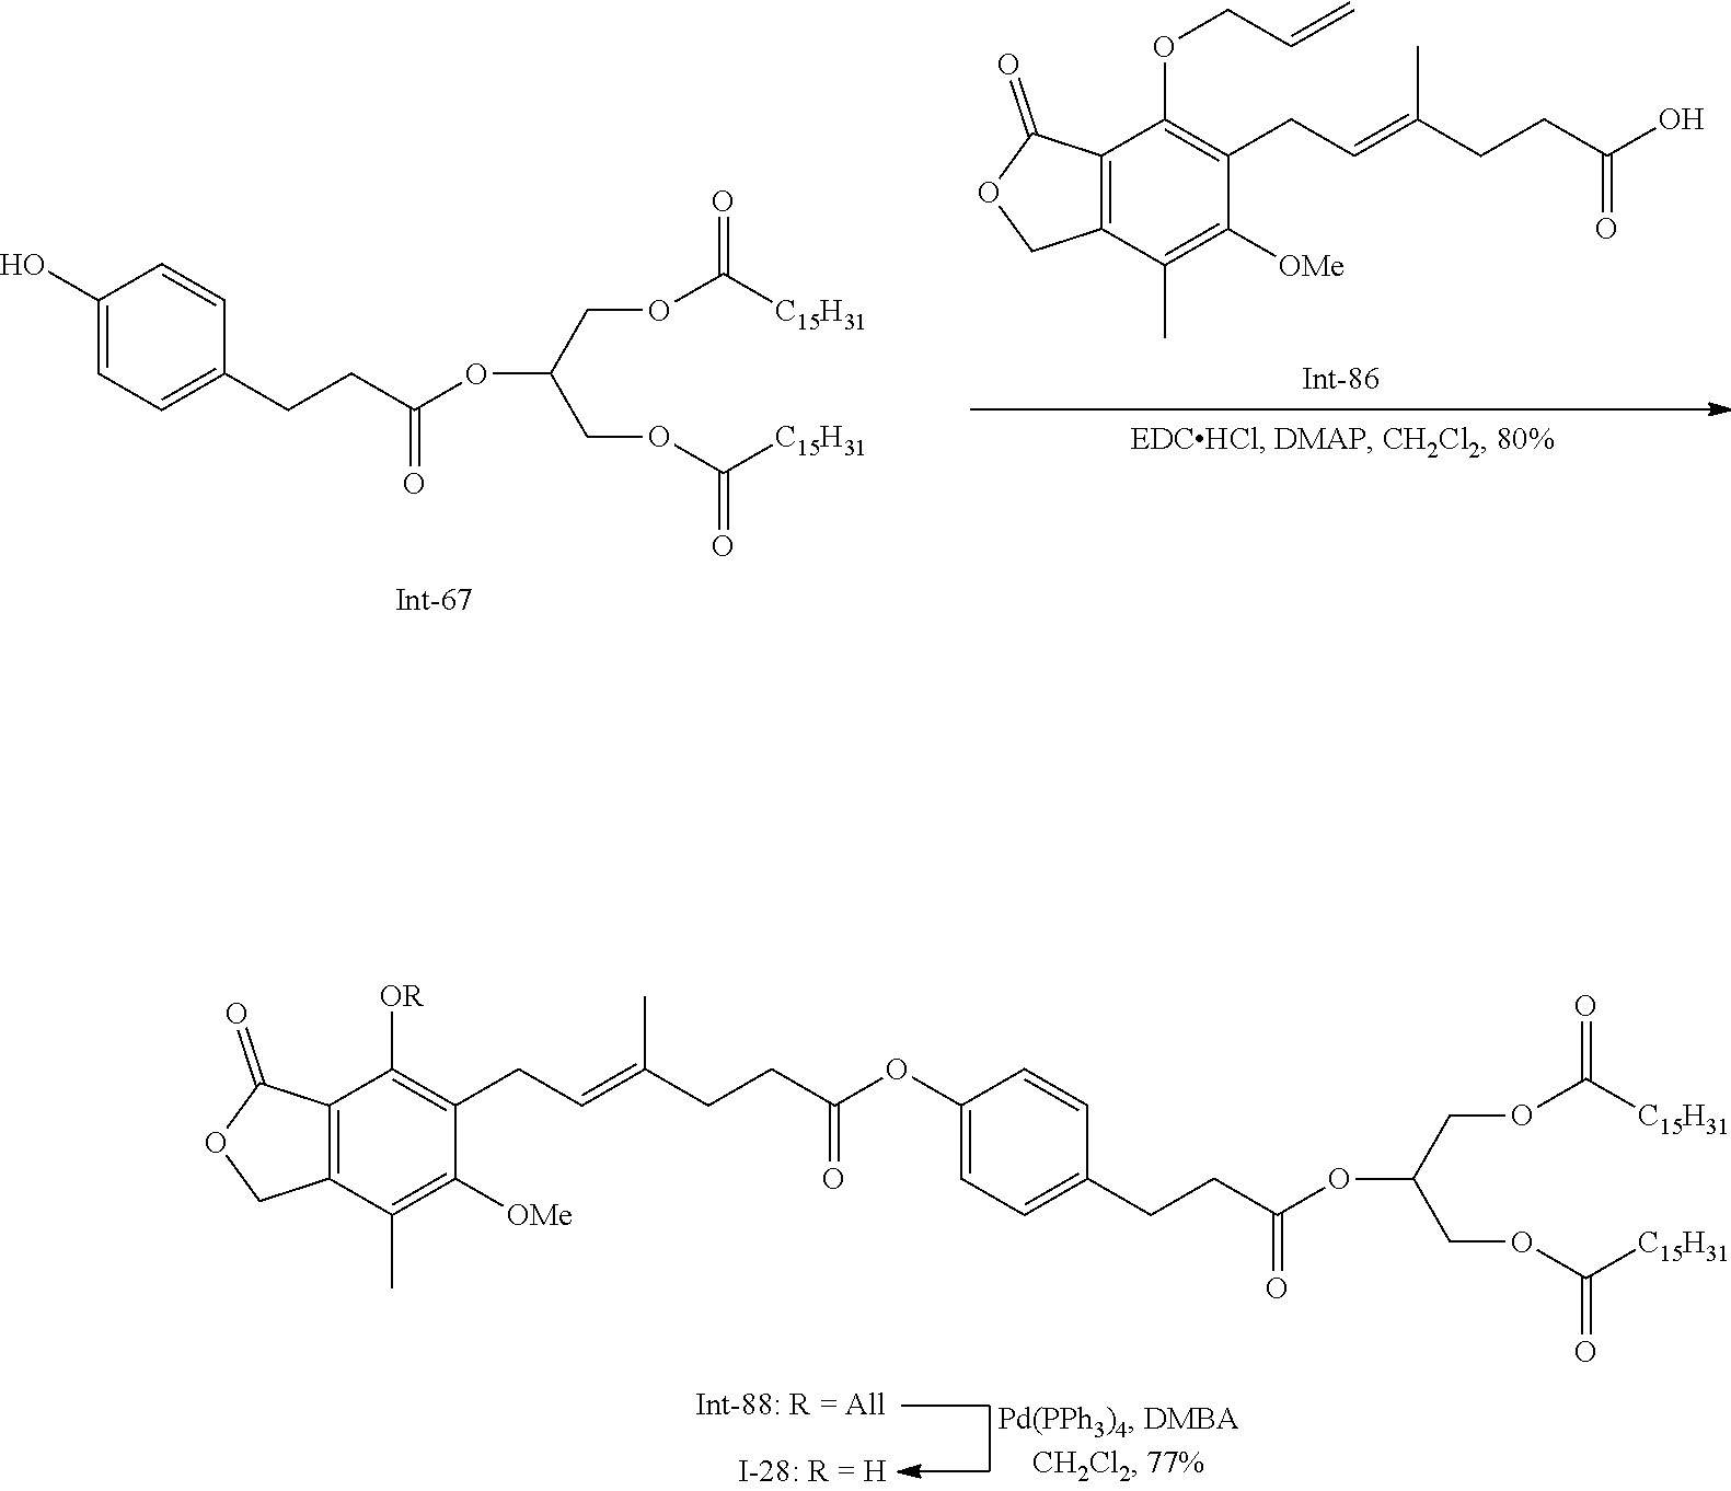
C1=C(O)C=CC(CCC(=O)OC(COC(=O)[C15H31])COC(=O)[C15H31])=C1.C(C=C(C)CCC(O)=O)C1=C(OCC=C)C2=C(C(C)=C1[OMe])COC2=O.C1=C(OC(CCC(=CCC2=C([OR])C3=C(C(C)=C2[OMe])COC3=O)C)=O)C=CC(CCC(=O)OC(COC(=O)[C15H31])COC(=O)[C15H31])=C1
